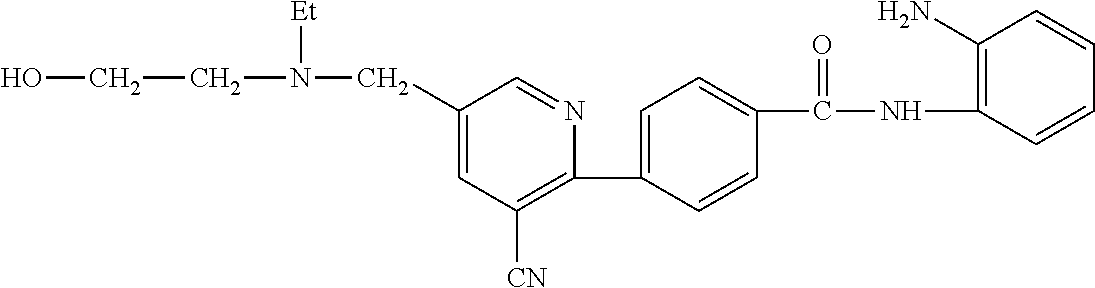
C1(C2=CC=C(C(NC3=C(N)C=CC=C3)=O)C=C2)=C([CN])C=C(CN([Et])CCO)C=N1
